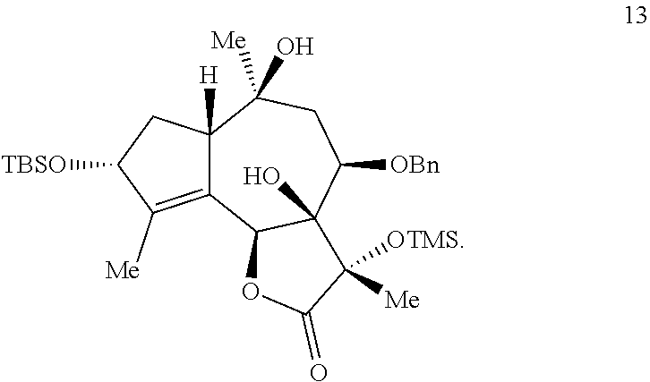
C12=C([Me])C([TBSO])CC1([H])C(O)([Me])CC([OBn])C1(O)C2OC(=O)C1([OTMS])[Me]
